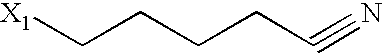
[X1]CCCCC#N
